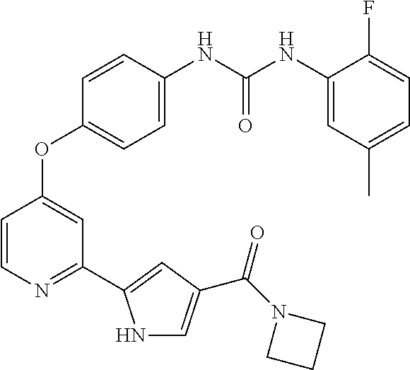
C1=C(NC(NC2=CC(C)=CC=C2F)=O)C=CC(OC2=CC(C3=CC(C(N4CCC4)=O)=CN3)=NC=C2)=C1
